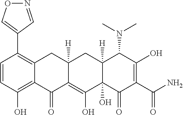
C1=CC(O)=C2C(=C1C1=CON=C1)CC1([H])C(=C(O)C3(O)C([H])(C1)C(N(C)C)C(O)=C(C(=O)N)C3=O)C2=O
